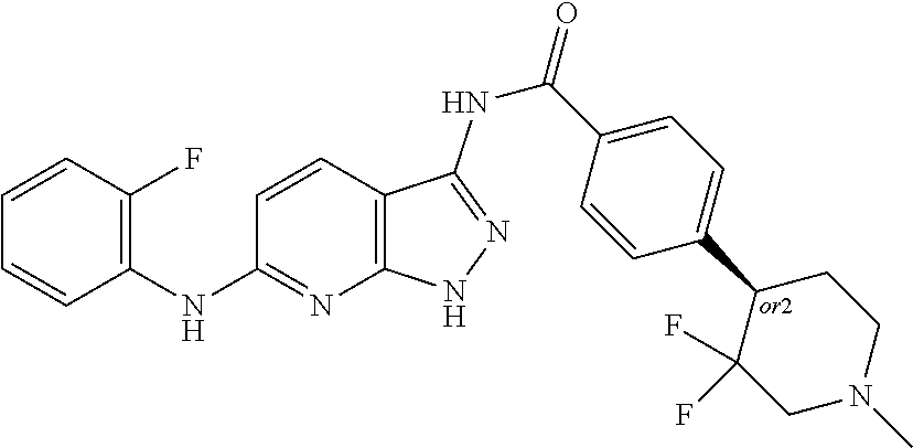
C1(NC2=NC3=C(C=C2)C(NC(=O)C2=CC=C(C4C(F)(F)CN(C)CC4)C=C2)=NN3)=C(F)C=CC=C1
